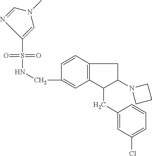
C(C1=CC2=C(C=C1)CC(N1CCC1)C2CC1=CC(Cl)=CC=C1)NS(=O)(=O)C1=CN(C)C=N1
